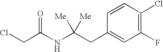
C1(F)=C(Cl)C=CC(CC(NC(CCl)=O)([Me])[Me])=C1
